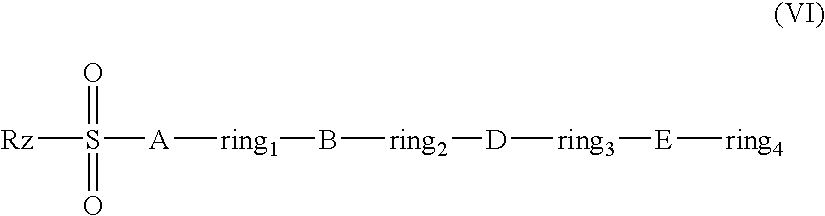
[Rz]S(=O)(=O)[A][ring1]B[ring2][D][ring3][E][ring4]
